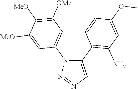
C1(C2=C(N)C=C(OC)C=C2)=CN=NN1C1=CC([OMe])=C([MeO])C([MeO])=C1
